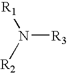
[R3]N([R1])[R2]
